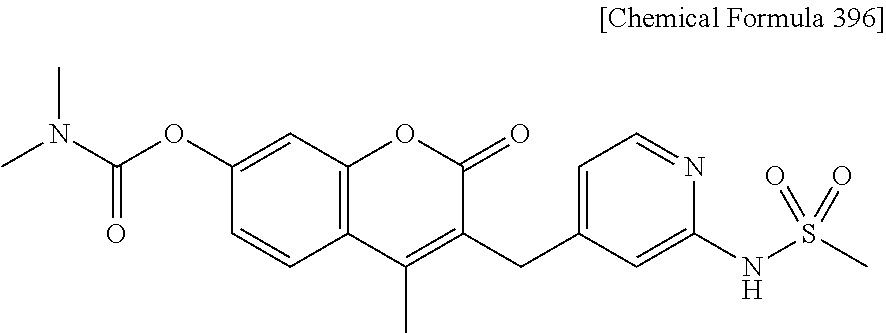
C1(OC(N(C)C)=O)=CC2=C(C=C1)C(C)=C(CC1=CC=NC(NS(C)(=O)=O)=C1)C(=O)O2
